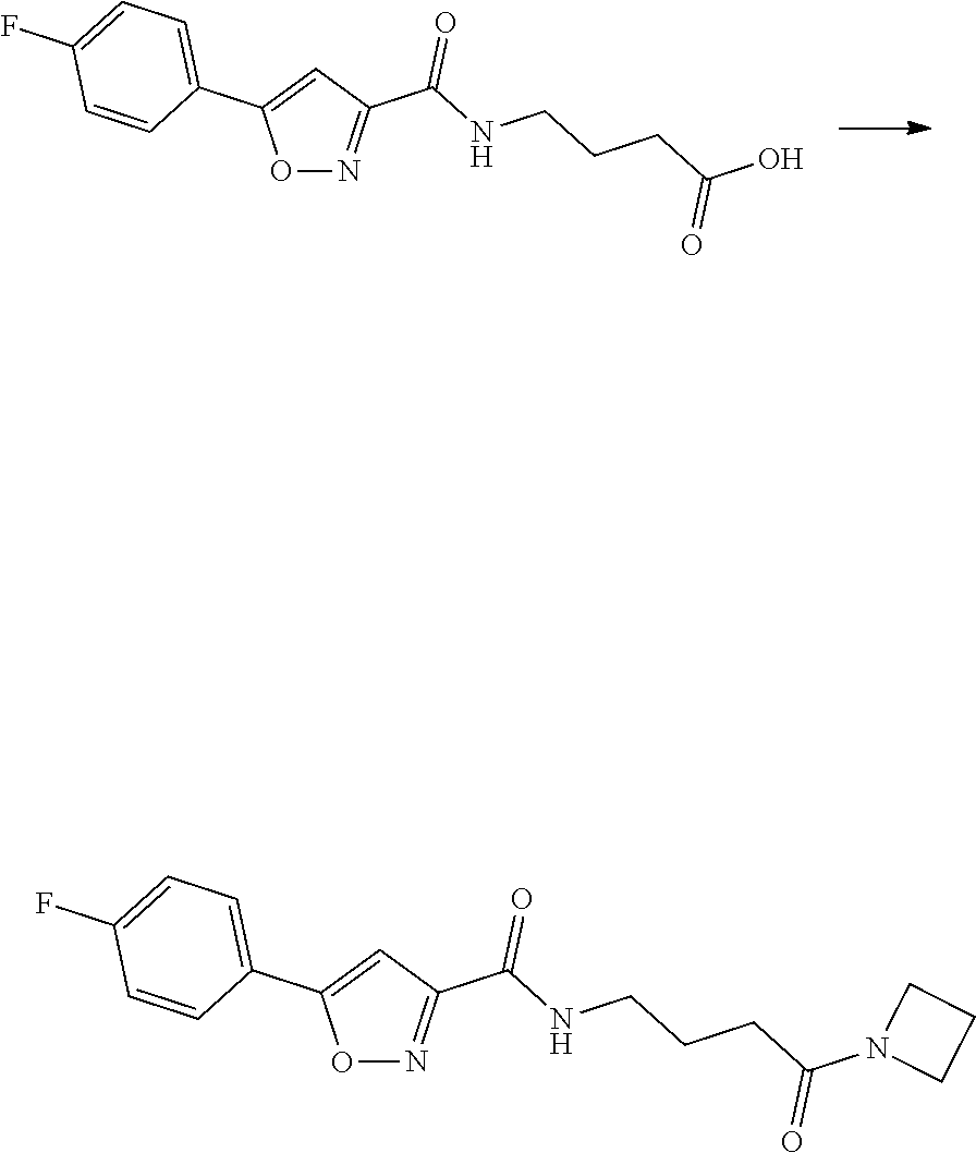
O1N=C(C(=O)NCCCC(=O)O)C=C1C1=CC=C(F)C=C1.O1N=C(C(=O)NCCCC(=O)N2CCC2)C=C1C1=CC=C(F)C=C1
